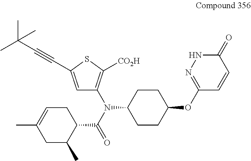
C1=C(C#CC(C)(C)C)SC([CO2H])=C1N(C(=O)C1CC=C(C)CC1C)C1CCC(OC2=NNC(=O)C=C2)CC1
